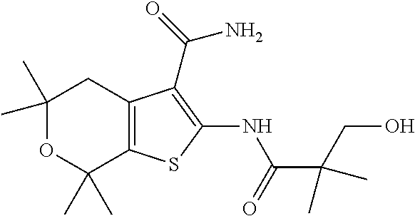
C1(C)(C)OC(C)(C)C2=C(C1)C(C(N)=O)=C(NC(C(CO)(C)C)=O)S2
